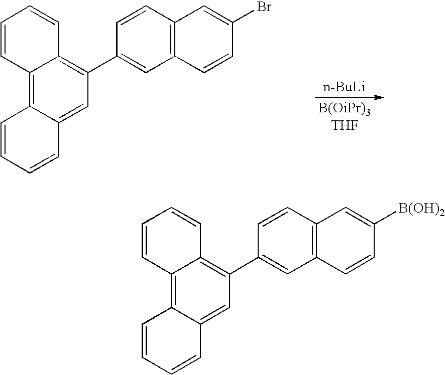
[n-BuLi].C12=C(C=CC(C3=C4C(=C5C(=C3)C=CC=C5)C=CC=C4)=C1)C=C(Br)C=C2.C12=C(C=CC(C3=C4C(=C5C(=C3)C=CC=C5)C=CC=C4)=C1)C=C([B(OH)2])C=C2
